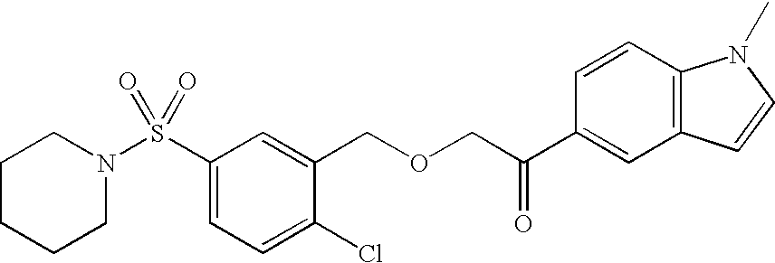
C1CCCN(S(C2=CC=C(Cl)C(COCC(C3=CC4=C(C=C3)N(C)C=C4)=O)=C2)(=O)=O)C1
